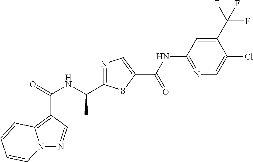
C(=O)(NC(C)C1=NC=C(C(NC2=NC=C(Cl)C(C(F)(F)F)=C2)=O)S1)C1=C2N(N=C1)C=CC=C2
